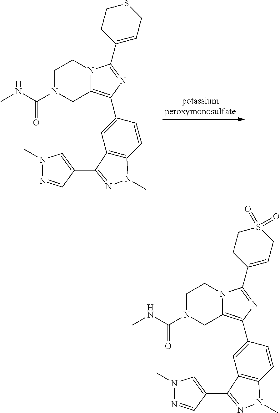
C1N(C(NC)=O)CC2=C(C3=CC4=C(C=C3)N(C)N=C4C3=CN(C)N=C3)N=C(C3=CCSCC3)N2C1.C1N(C(NC)=O)CC2=C(C3=CC4=C(C=C3)N(C)N=C4C3=CN(C)N=C3)N=C(C3=CCS(=O)(=O)CC3)N2C1
